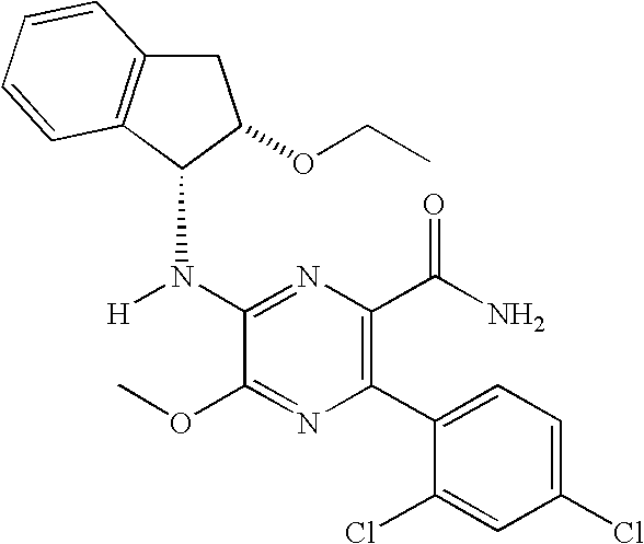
C1C2=C(C(N([H])C3=NC(C(N)=O)=C(C4=CC=C(Cl)C=C4Cl)N=C3OC)C1OCC)C=CC=C2
